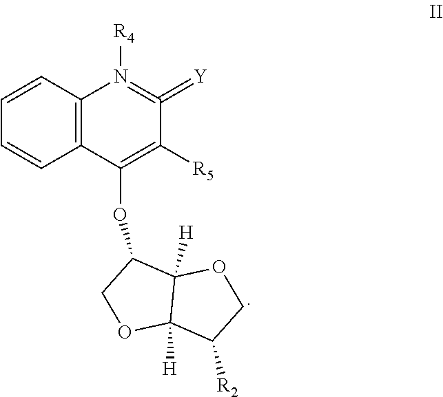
C12([H])C([H])(C(OC3=C([R5])C(=[Y])=N([R4])C4=C3C=CC=C4)CO1)OCC2[R2]
